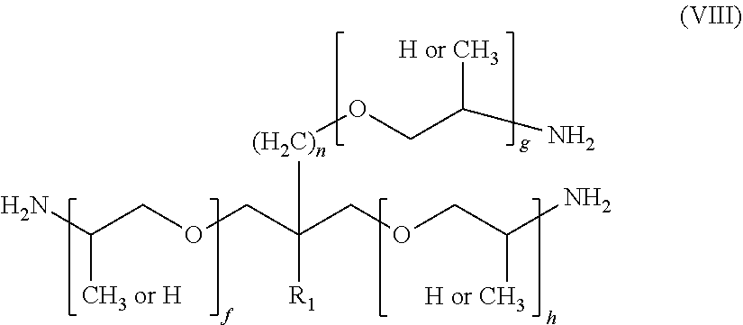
C(COCC(N)[CH3 or H])(COCC(N)[H or CH3])([R1])[(H2C)n]OCC(N)[H or CH3]
